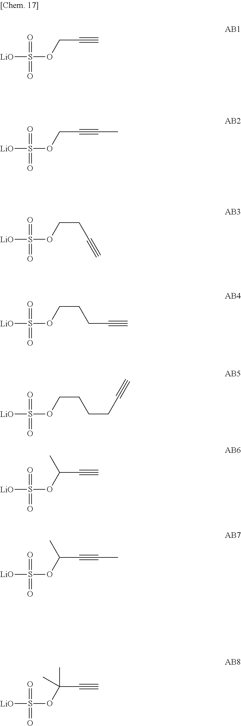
[LiO]S(OCC#C)(=O)=O.[LiO]S(OCC#CC)(=O)=O.[LiO]S(OCCC#C)(=O)=O.[LiO]S(OCCCC#C)(=O)=O.[LiO]S(OCCCCC#C)(=O)=O.[LiO]S(OC(C#C)C)(=O)=O.[LiO]S(OC(C#CC)C)(=O)=O.[LiO]S(OC(C#C)(C)C)(=O)=O
